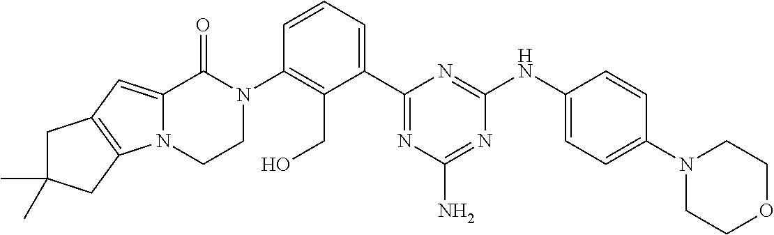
N12C(=CC3=C1CC(C)(C)C3)C(=O)N(C1=C(CO)C(C3=NC(N)=NC(NC4=CC=C(N5CCOCC5)C=C4)=N3)=CC=C1)CC2
